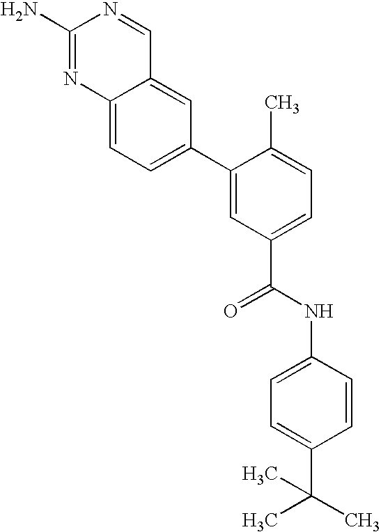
C12=CC=C(C3=CC(C(=O)NC4=CC=C(C(C)(C)C)C=C4)=CC=C3C)C=C1C=NC(N)=N2
